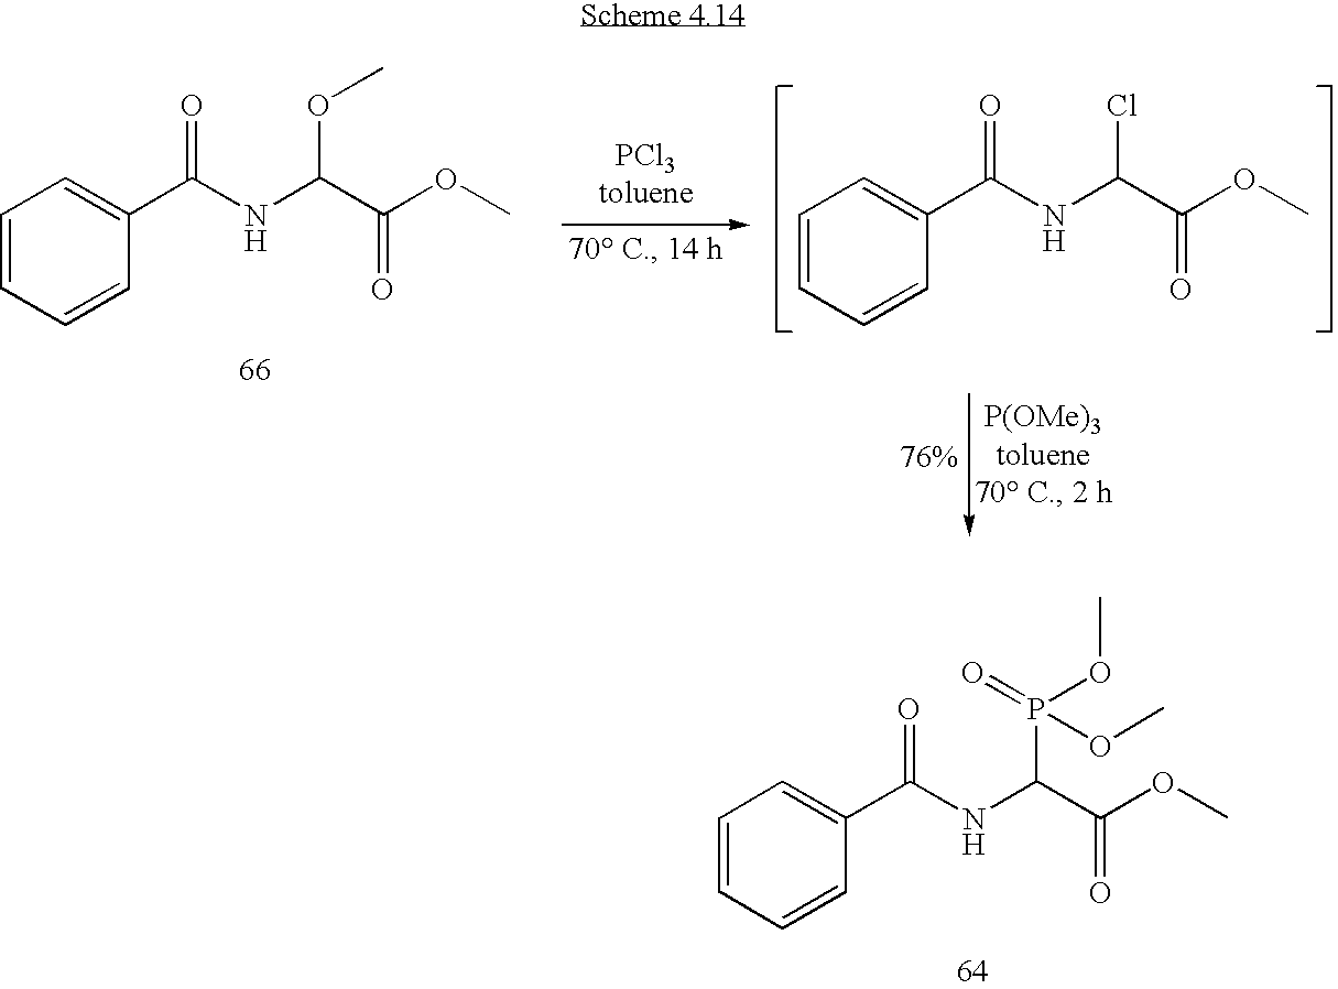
C1=CC=CC(C(NC(C(OC)=O)OC)=O)=C1.C1=CC=CC(C(NC(C(OC)=O)P(=O)(OC)OC)=O)=C1.C1=CC=CC(C(NC(C(OC)=O)Cl)=O)=C1
